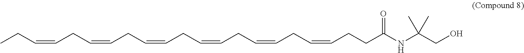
CCC=CCC=CCC=CCC=CCC=CCC=CCCC(NC(CO)(C)C)=O
